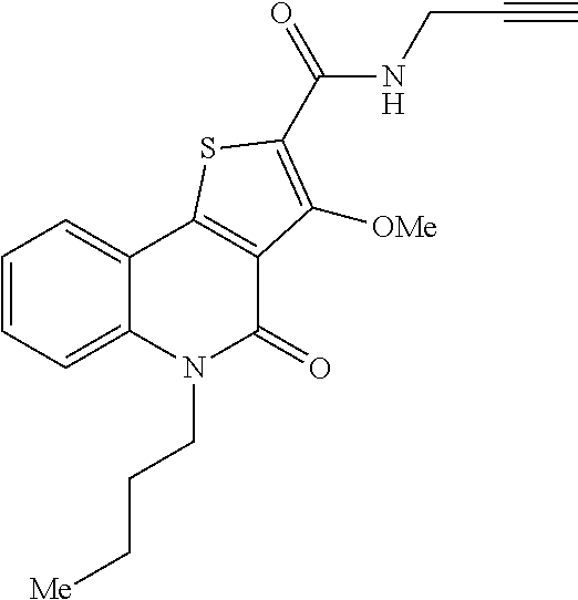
C1=CC=C2C(=C1)C1=C(C(=O)N2CCC[Me])C([OMe])=C(C(NCC#C)=O)S1
